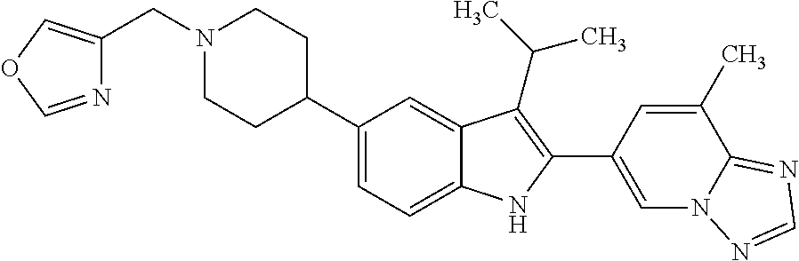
N1(CC2=COC=N2)CCC(C2=CC=C3C(=C2)C(C(C)C)=C(C2=CN4C(=NC=N4)C(C)=C2)N3)CC1
